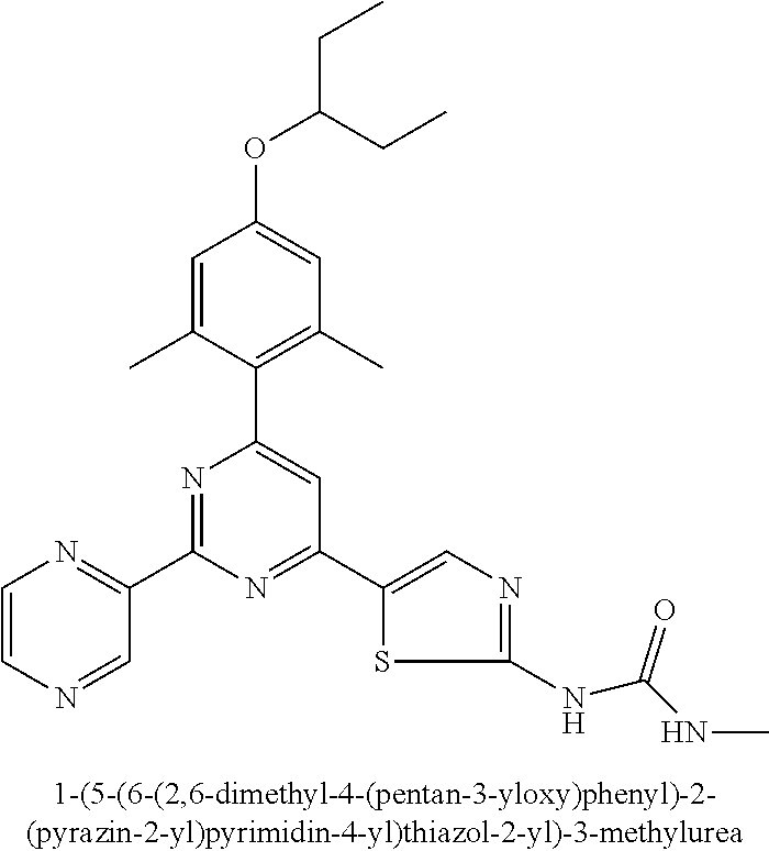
C1=C(C)C(C2=CC(C3=CN=C(NC(NC)=O)S3)=NC(C3=NC=CN=C3)=N2)=C(C)C=C1OC(CC)CC
